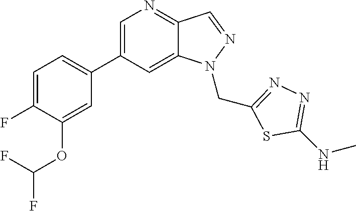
C1=C(C2=CC=C(F)C(OC(F)F)=C2)C=C2C(=N1)C=NN2CC1=NN=C(NC)S1
